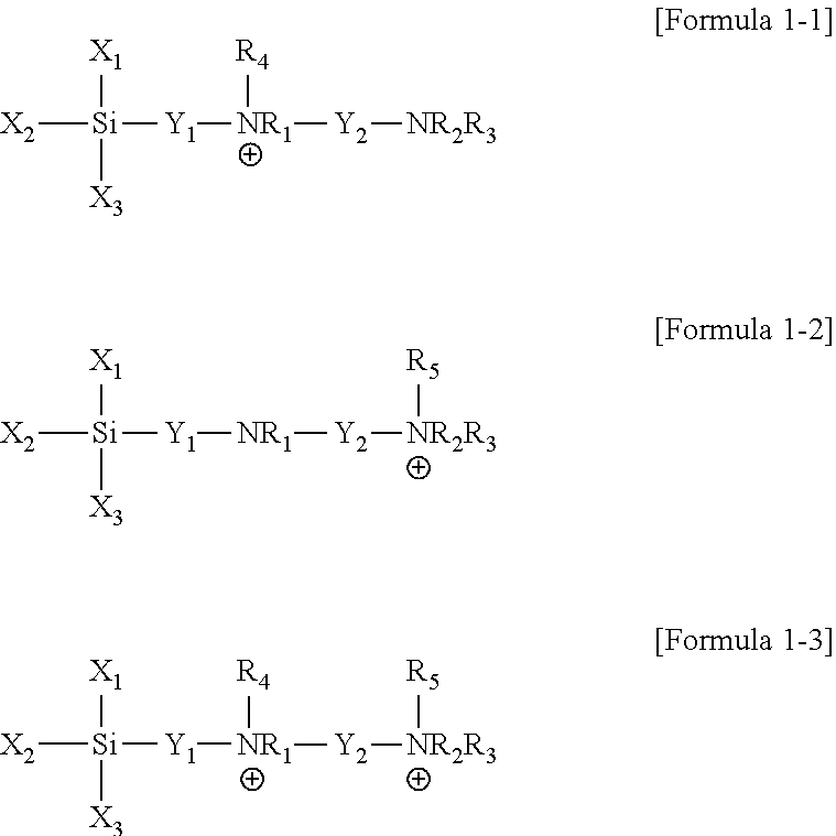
[X2][Si]([X1])([X3])[Y1][NR1]([R4])[Y2][NR2R3].[X2][Si]([X1])([X3])[Y1][NR1][Y2][NR2R3][R5].[X2][Si]([X1])([X3])[Y1][NR1]([Y2][NR2R3][R5])[R4]
